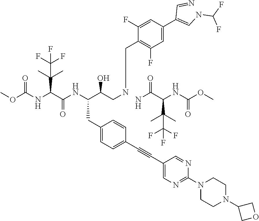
COC(NC(C(NC(C(CNCC1=C(F)C=C(C(=CNC(F)F)C=N)C=C1F)O)CC1=CC=C(C#CC2=CN=C(N3CCN(C4COC4)CC3)N=C2)C=C1)=O)C(C)(C)C(F)(F)F)=O.NC(C(NC(OC)=O)C(C)(C)C(F)(F)F)=O
